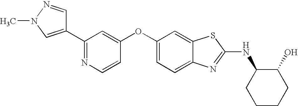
N1=C(C2=CN(C)N=C2)C=C(OC2=CC=C3C(=C2)SC(NC2CCCCC2O)=N3)C=C1
